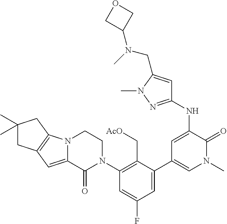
C1(NC2=CC(C3=CC(F)=CC(N4CCN5C(=CC6=C5CC(C)(C)C6)C4=O)=C3C[AcO])=CN(C)C2=O)=NN(C)C(CN(C2COC2)C)=C1
